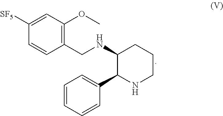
COC1=C(CNC2C(C3=CC=CC=C3)NCCC2)C=CC([SF5])=C1
